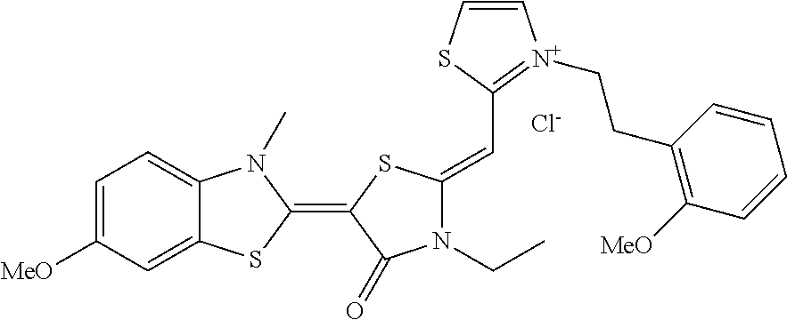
[Cl-].C1=C([MeO])C=C2C(=C1)N(C)C(=C1C(=O)N(CC)C(=CC3=[N+](CCC4=C([MeO])C=CC=C4)C=CS3)S1)S2
